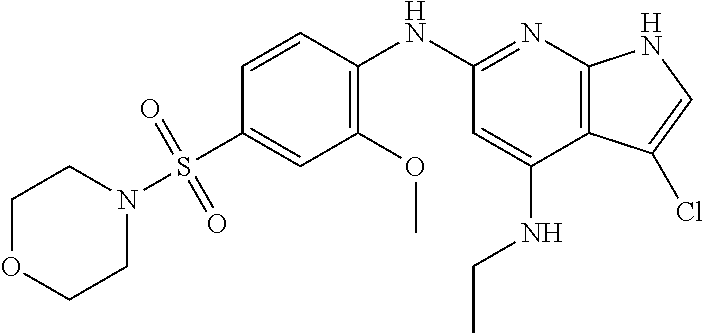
C1OCCN(S(C2=CC(OC)=C(NC3=NC4=C(C(NCC)=C3)C(Cl)=CN4)C=C2)(=O)=O)C1
